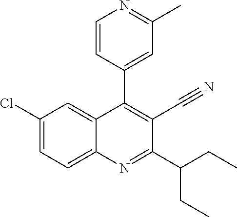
C1(Cl)=CC=C2C(=C1)C(C1=CC(C)=NC=C1)=C(C#N)C(C(CC)CC)=N2
